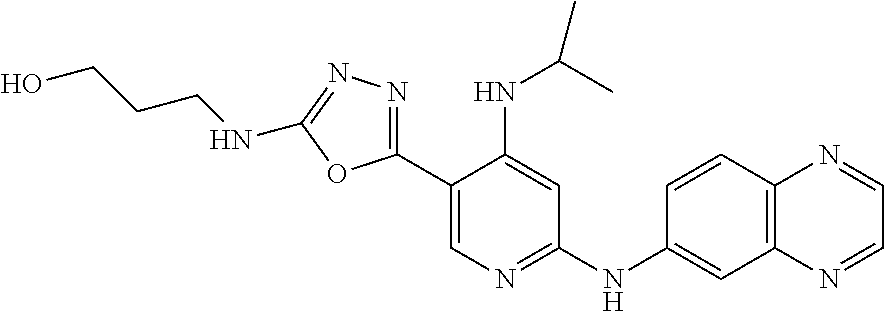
C12=C(N=CC=N1)C=CC(NC1=NC=C(C3=NN=C(NCCCO)O3)C(NC(C)C)=C1)=C2
